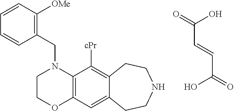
C(N1CCOC2=C1C([cPr])=C1C(=C2)CCNCC1)C1=C([OMe])C=CC=C1.O=C(C=CC(=O)O)O
